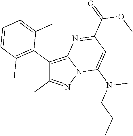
C1(C2=C(C)C=CC=C2C)=C2N(N=C1C)C(N(CCC)C)=CC(C(=O)OC)=N2
